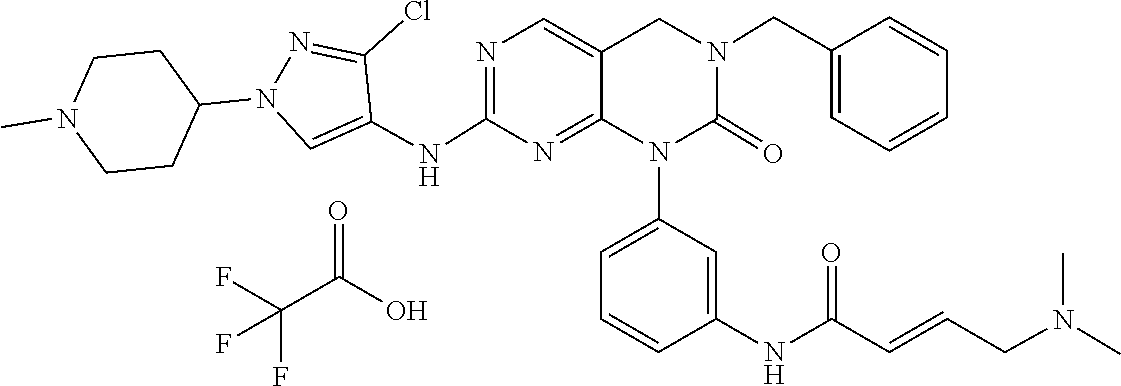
CN(CC=CC(NC1=CC(N2C(=O)N(CC3=CC=CC=C3)CC3=CN=C(NC4=CN(C5CCN(C)CC5)N=C4Cl)N=C23)=CC=C1)=O)C.FC(C(O)=O)(F)F
